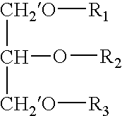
[CH2O](C([CH2O][R3])O[R2])[R1]
